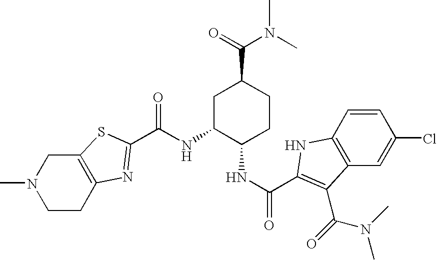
C12=C(CCN(C)C1)N=C(C(NC1C(NC(=O)C3=C(C(N(C)C)=O)C4=C(C=CC(Cl)=C4)N3)CCC(C(=O)N(C)C)C1)=O)S2
